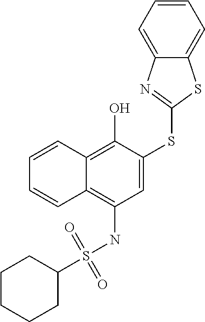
C1(S(NC2=C3C(=C(O)C(SC4=NC5=CC=CC=C5S4)=C2)C=CC=C3)(=O)=O)CCCCC1
